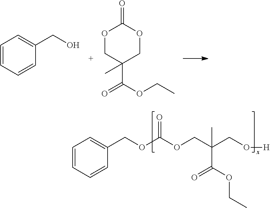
C1=CC=CC(CO)=C1.O1CC(C(=O)OCC)(C)COC1=O.C1=CC=CC(COC(OCC(CO[H])(C(OCC)=O)C)=O)=C1
